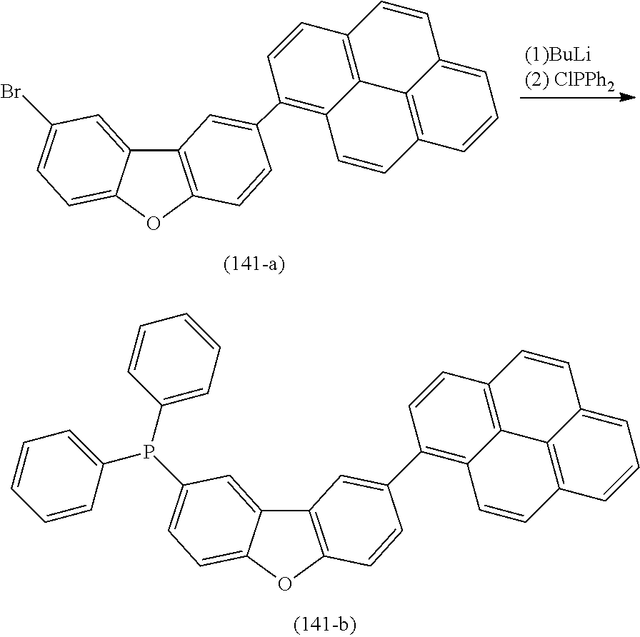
C12=C(OC3=CC=C(Br)C=C13)C=CC(C1=C3C4=C(C=C1)C=CC1=CC=CC(=C41)C=C3)=C2.C12=C(OC3=CC=C(P(C4=CC=CC=C4)C4=CC=CC=C4)C=C13)C=CC(C1=C3C4=C(C=C1)C=CC1=CC=CC(=C41)C=C3)=C2
